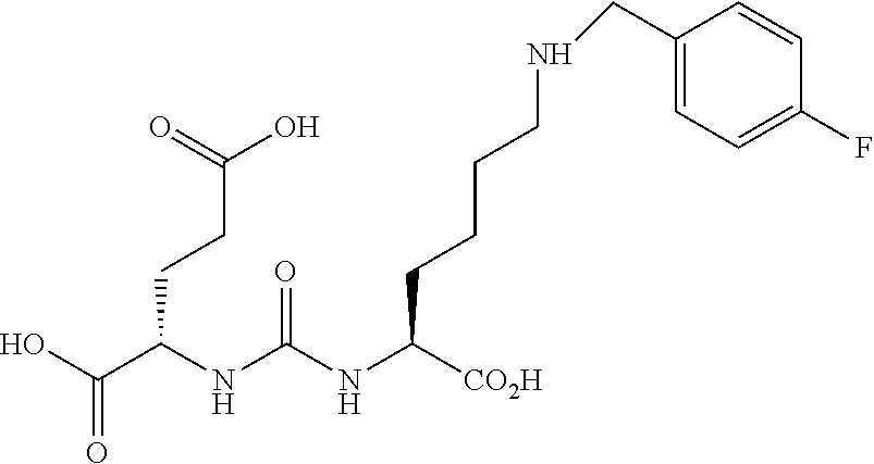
OC(C(NC(NC([CO2H])CCCCNCC1=CC=C(F)C=C1)=O)CCC(O)=O)=O
